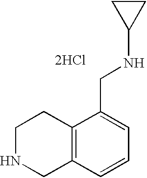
C12=C(C=CC=C1CNC1CC1)CNCC2.[2HCl]
